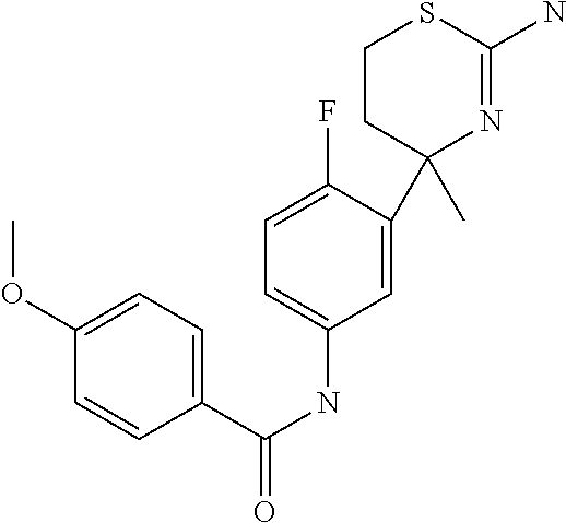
C1(C)(C2=CC(NC(C3=CC=C(OC)C=C3)=O)=CC=C2F)N=C(N)SCC1
